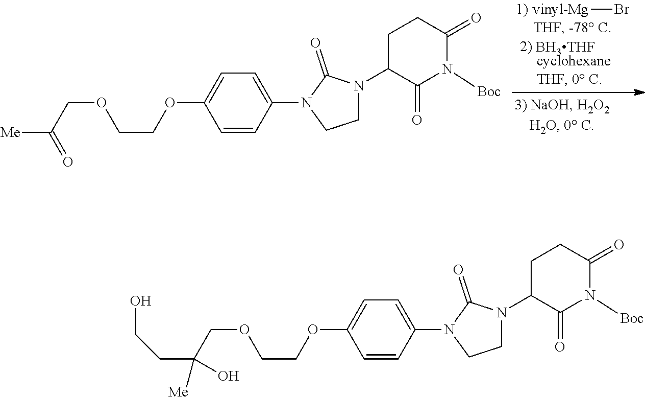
[BH3THF].[vinyl-Mg]Br.C1N(C2C(=O)N([Boc])C(=O)CC2)C(=O)N(C2=CC=C(OCCOCC([Me])=O)C=C2)C1.C1N(C2C(=O)N([Boc])C(=O)CC2)C(=O)N(C2=CC=C(OCCOCC(CCO)([Me])O)C=C2)C1
